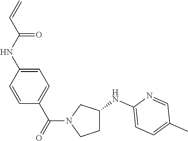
C1=CC(NC(C=C)=O)=CC=C1C(=O)N1CCC(NC2=CC=C(C)C=N2)C1
